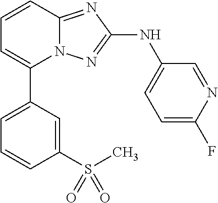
C1(S(C)(=O)=O)=CC(C2=CC=CC3=NC(NC4=CC=C(F)N=C4)=NN23)=CC=C1
